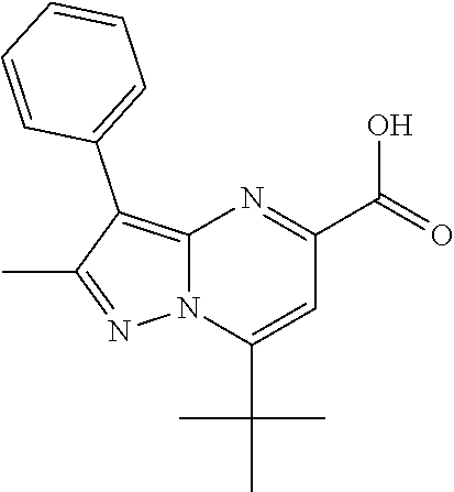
C12=C(C3=CC=CC=C3)C(C)=NN1C(C(C)(C)C)=CC(C(=O)O)=N2
